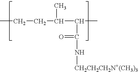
CCCC(C(C)C(=O)N[CH2CH2CH2N+(CH3)3])C
